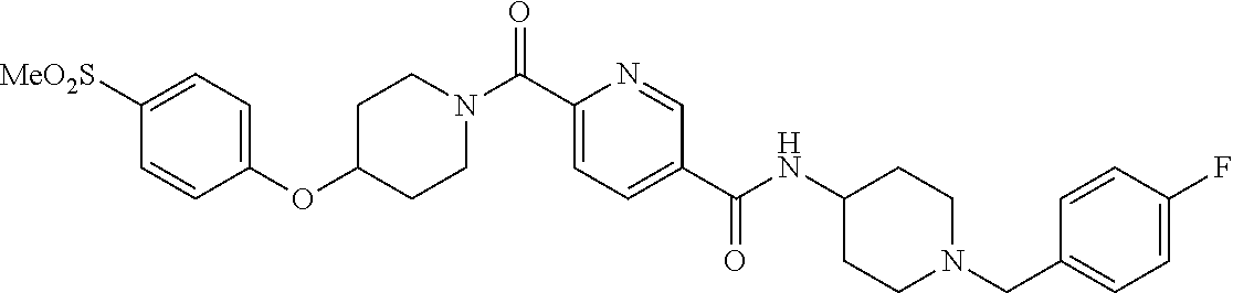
N(C(C1=CC=C(C(=O)N2CCC(OC3=CC=C([SO2Me])C=C3)CC2)N=C1)=O)C1CCN(CC2=CC=C(F)C=C2)CC1
